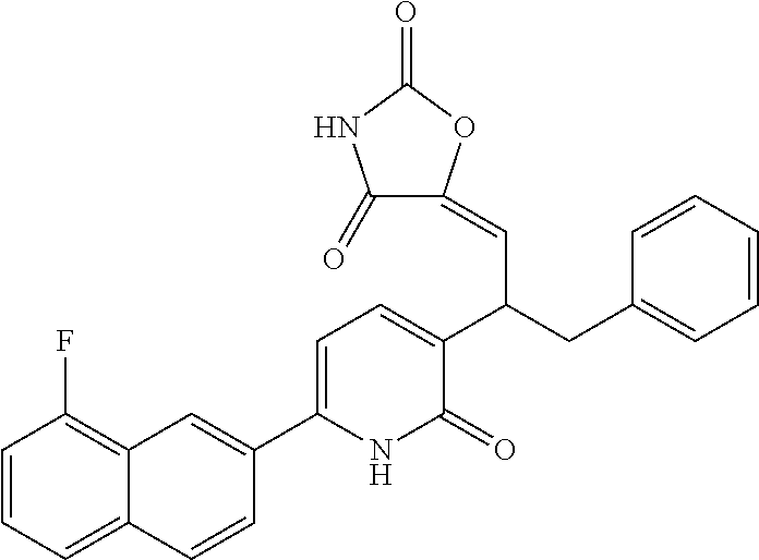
C1(C2=CC=C(C(CC3=CC=CC=C3)C=C3C(=O)NC(=O)O3)C(=O)N2)=CC2=C(F)C=CC=C2C=C1
